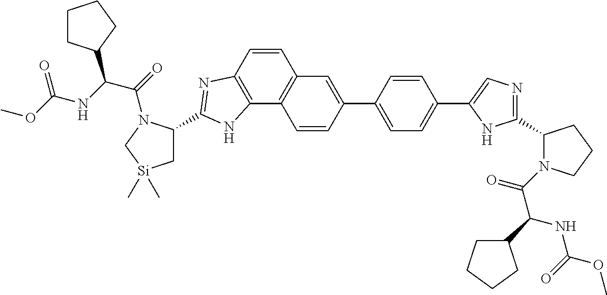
C1(C2=CC3=C(C4=C(C=C3)N=C(C3C[Si](C)(C)CN3C(=O)C(NC(OC)=O)C3CCCC3)N4)C=C2)=CC=C(C2=CN=C(C3N(C(=O)C(C4CCCC4)NC(OC)=O)CCC3)N2)C=C1
